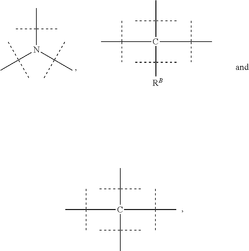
CC(N(C(C)(C)C)C(C)(C)C)(C)C.CC(C(C(C)(C)C)(C([RB])(C)C)C(C)(C)C)(C)C.CC(C(C(C)(C)C)(C(C)(C)C)C(C)(C)C)(C)C
